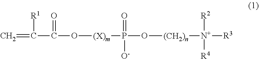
C=C(C(O[(X)m]P(O[(CH2)n][N+]([R3])([R2])[R4])(=O)[O-])=O)[R1]
